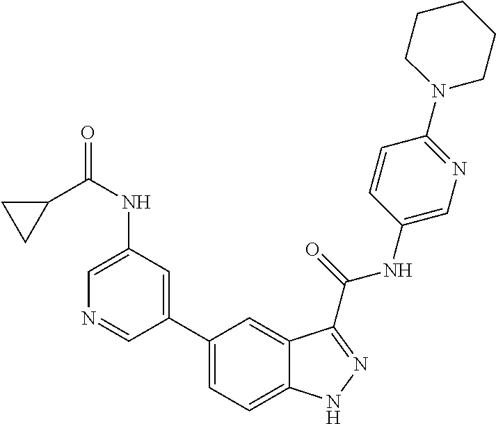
C1(NC(=O)C2CC2)=CN=CC(C2=CC=C3C(=C2)C(C(NC2=CN=C(N4CCCCC4)C=C2)=O)=NN3)=C1
